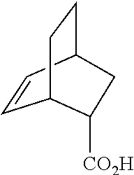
C1=CC2CCC1C([CO2H])C2
